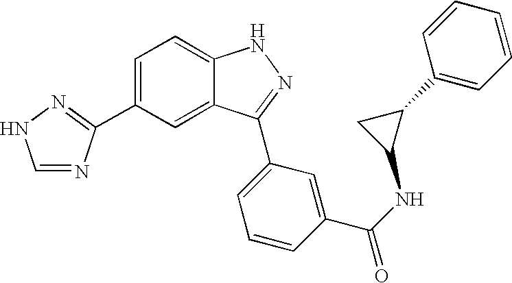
C1=C(C2=NNC=N2)C=C2C(=C1)NN=C2C1=CC=CC(C(=O)NC2C(C3=CC=CC=C3)C2)=C1
